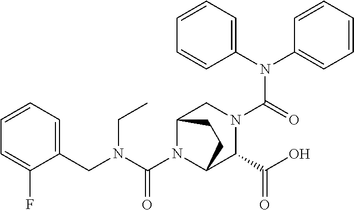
C(N1C2C(C(O)=O)N(C(N(C3=CC=CC=C3)C3=CC=CC=C3)=O)CC1CC2)(N(CC1=CC=CC=C1F)CC)=O
